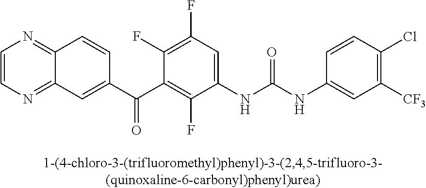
[CF3]C1=C(Cl)C=CC(NC(NC2=CC(F)=C(F)C(C(C3=CC4=NC=CN=C4C=C3)=O)=C2F)=O)=C1
